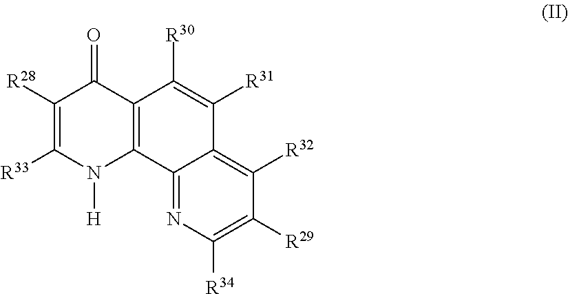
C12=NC([R34])=C([R29])C([R32])=C1C([R31])=C([R30])C1=C2N([H])C([R33])=C([R28])C1=O
